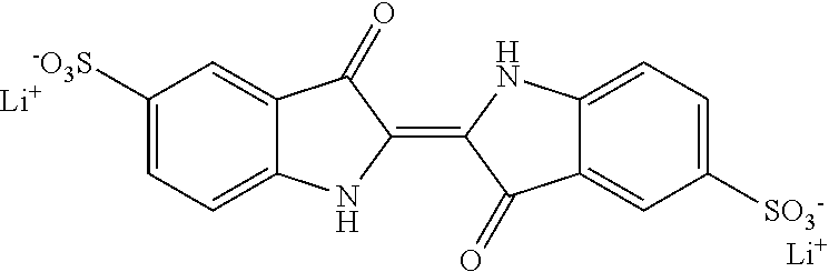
C1([-O3S])=CC=C2C(=C1)C(=O)C(=C1C(=O)C3=CC([SO3-])=CC=C3N1)N2.[Li].[Li]
